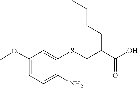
O(C1=CC=C(N)C(SCC(C(O)=O)CCCC)=C1)C
